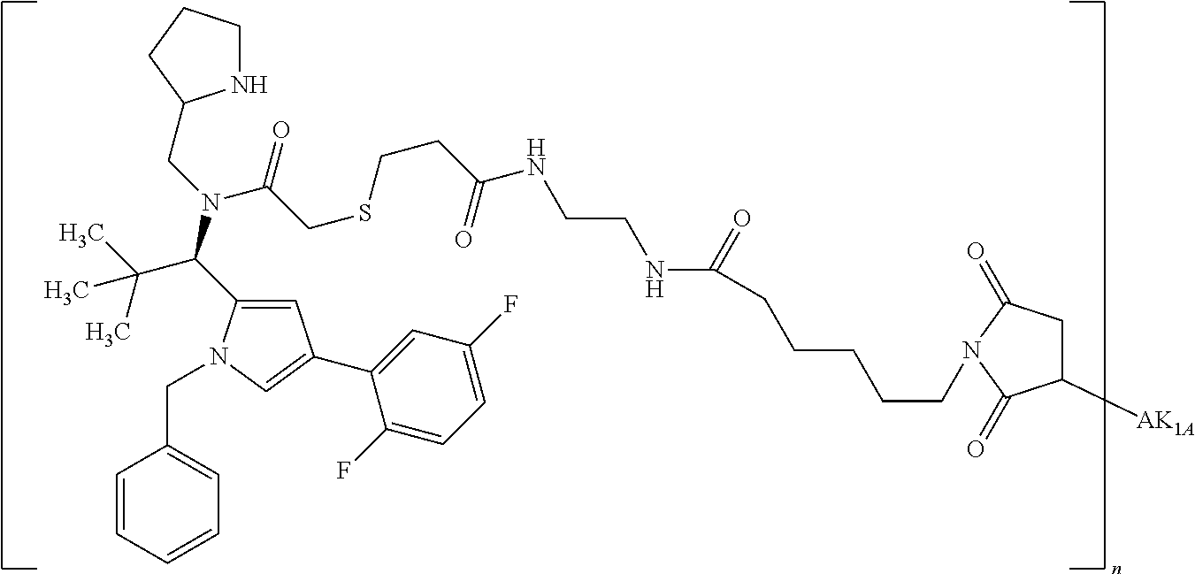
C1=C(C(N(CC2NCCC2)C(CSCCC(=O)NCCNC(CCCCCN2C(=O)CC([AK1A])C2=O)=O)=O)C(C)(C)C)N(CC2=CC=CC=C2)C=C1C1=CC(F)=CC=C1F
